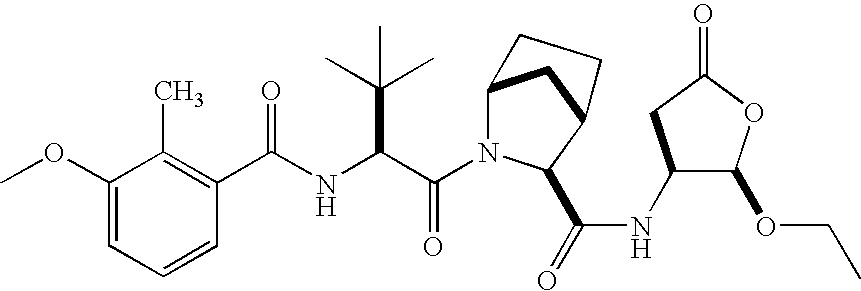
C1=CC=C(OC)C(C)=C1C(NC(C(N1C2CC(C1C(=O)NC1C(OCC)OC(=O)C1)CC2)=O)C(C)(C)C)=O
